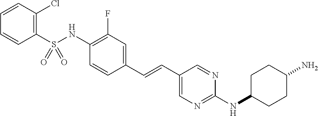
C1(S(NC2=C(F)C=C(C=CC3=CN=C(NC4CCC(N)CC4)N=C3)C=C2)(=O)=O)=C(Cl)C=CC=C1
